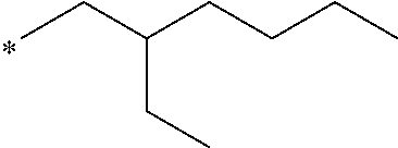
C(CC)(CC)CCCC
